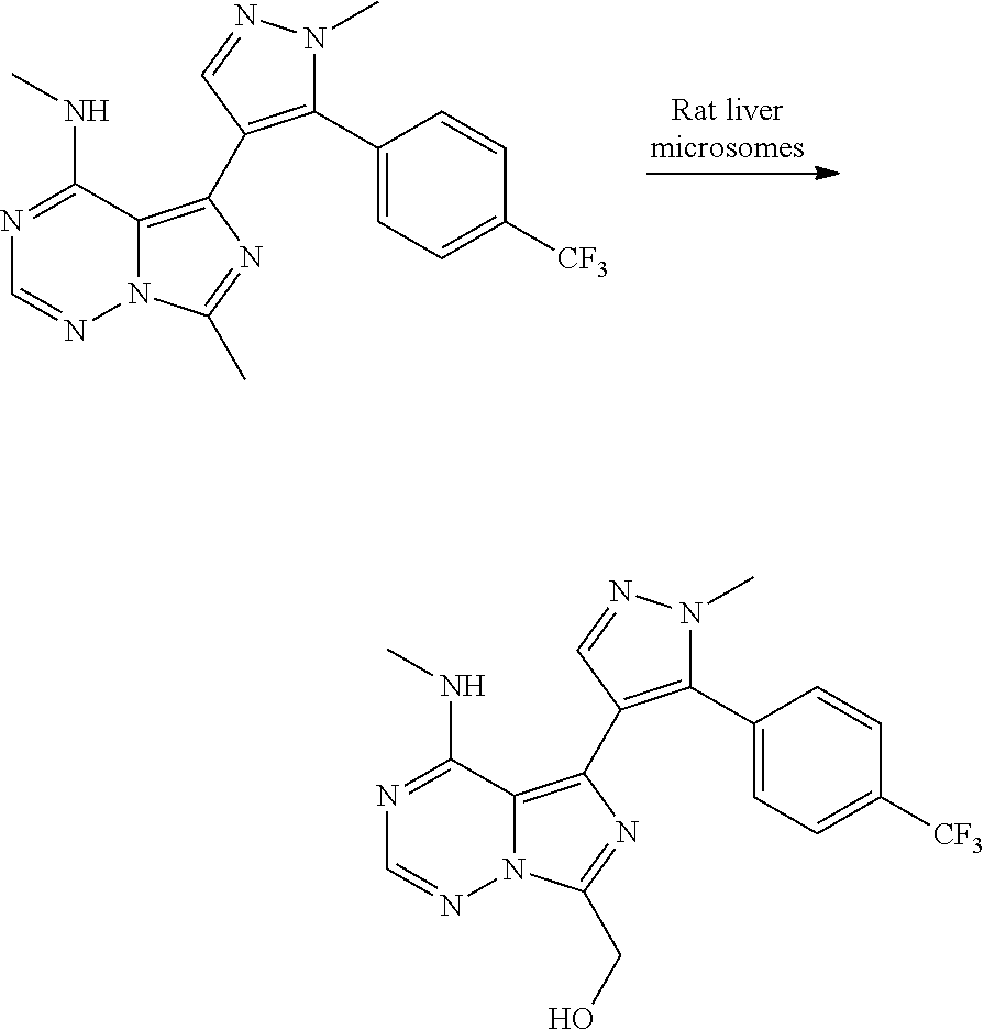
N1=C(NC)C2=C(C3=C(C4=CC=C([CF3])C=C4)N(C)N=C3)N=C(C)N2N=C1.N1=C(NC)C2=C(C3=C(C4=CC=C([CF3])C=C4)N(C)N=C3)N=C(CO)N2N=C1
